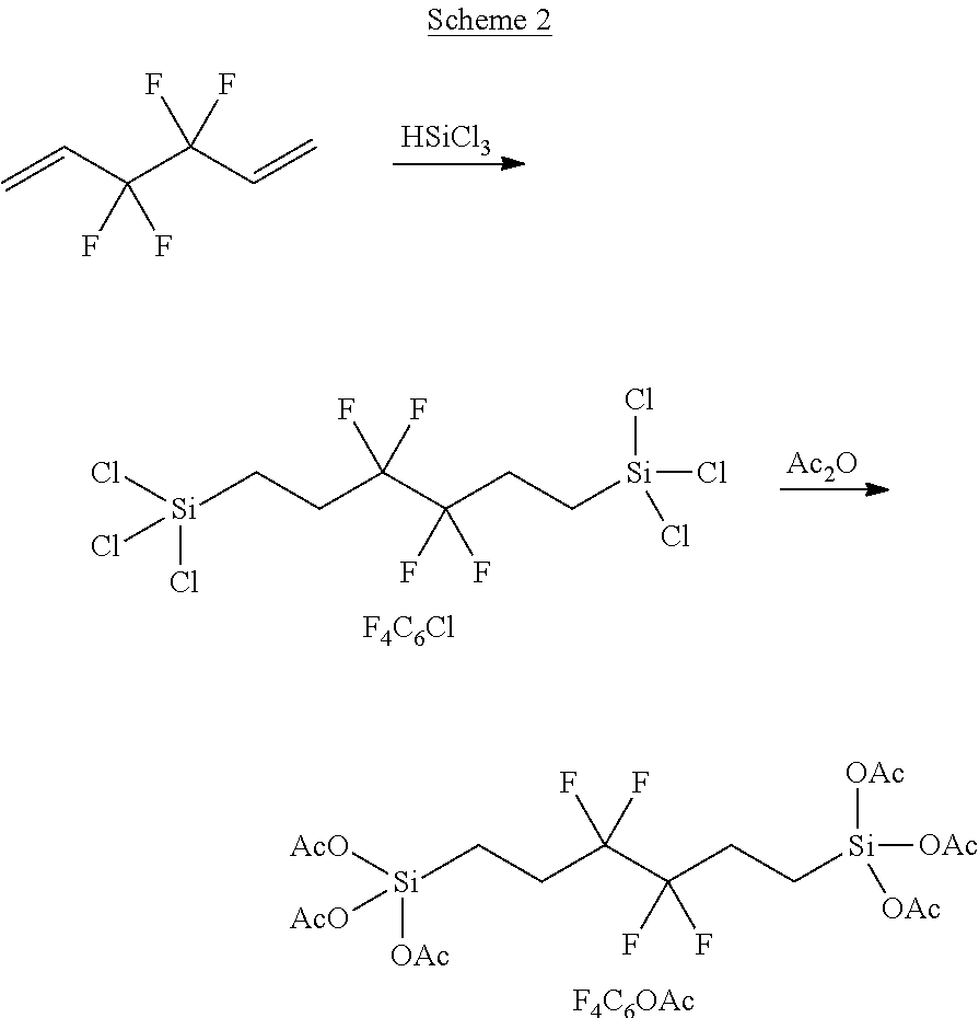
[HSiCl3].C=CC(C(C=C)(F)F)(F)F.[Ac2O].C(CC(C(CC[Si](Cl)(Cl)Cl)(F)F)(F)F)[Si](Cl)(Cl)Cl.[F4C6Cl].C(CC(C(CC[Si]([AcO])([OAc])[AcO])(F)F)(F)F)[Si]([OAc])([OAc])[OAc].[F4C6OAc]
